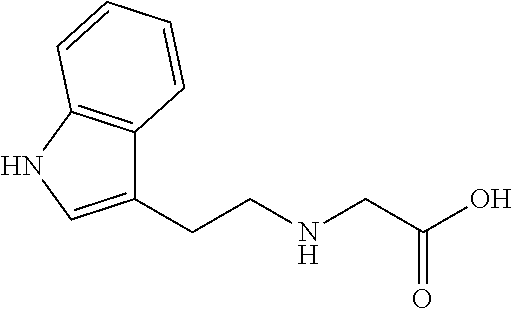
C1(CCNCC(O)=O)=CNC2=C1C=CC=C2
